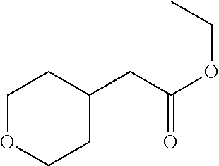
C1OCCC(CC(OCC)=O)C1
